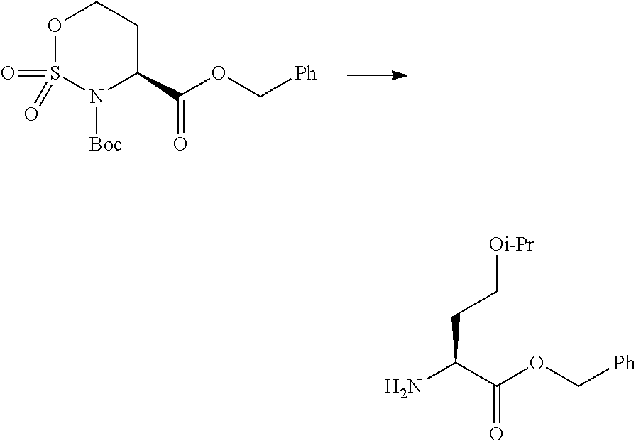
N1([Boc])C(C(OC[Ph])=O)CCOS1(=O)=O.NC(C(OC[Ph])=O)CC[Oi-Pr]
